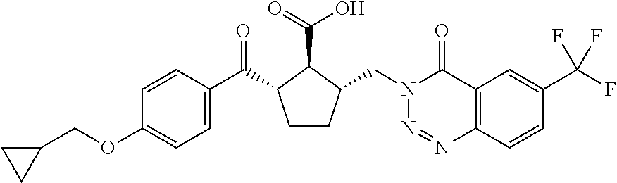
C(OC1=CC=C(C(=O)C2CCC(CN3N=NC4=C(C3=O)C=C(C(F)(F)F)C=C4)C2C(=O)O)C=C1)C1CC1
